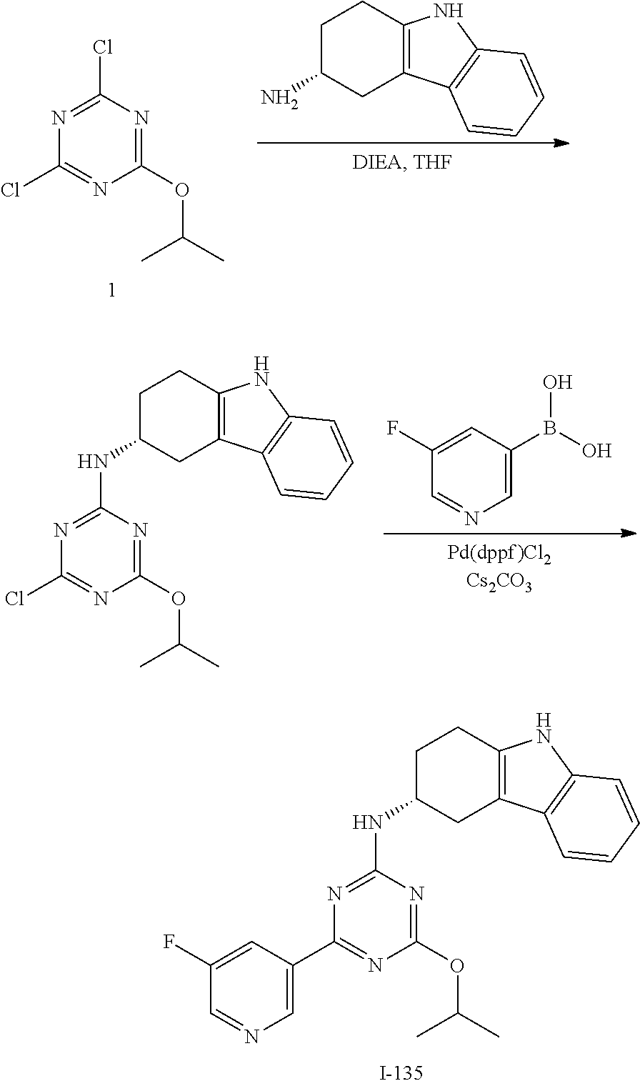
C1C(N)CC2=C(C1)NC1=C2C=CC=C1.C1(OC(C)C)=NC(Cl)=NC(Cl)=N1.C1(F)=CC(B(O)O)=CN=C1.C1(OC(C)C)=NC(NC2CC3=C(CC2)NC2=C3C=CC=C2)=NC(Cl)=N1.C1(F)=CC(C2=NC(OC(C)C)=NC(NC3CC4=C(CC3)NC3=C4C=CC=C3)=N2)=CN=C1
